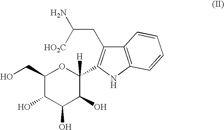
C1(CO)C(O)C(O)C(O)C([H])(C2=C(CC([HO2C])N)C3=C(N2)C=CC=C3)O1
